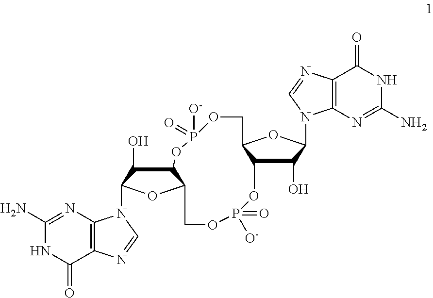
C1(O)C2C(OC1N1C3=C(C(=O)NC(N)=N3)N=C1)COP([O-])(=O)OC1C(O)C(N3C4=C(C(=O)NC(N)=N4)N=C3)OC1COP(=O)([O-])O2
